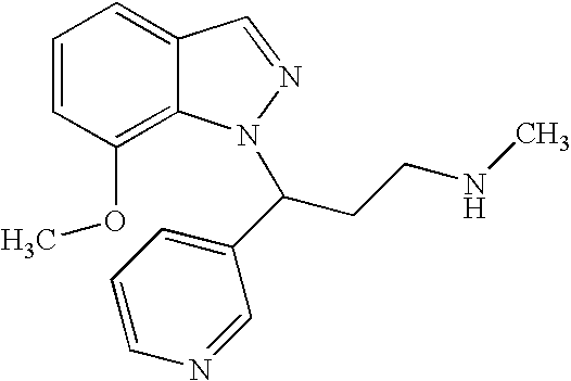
C1=CC(OC)=C2C(=C1)C=NN2C(CCNC)C1=CC=CN=C1
